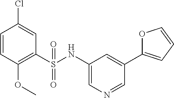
C1=CC(OC)=C(S(NC2=CN=CC(C3=CC=CO3)=C2)(=O)=O)C=C1Cl
